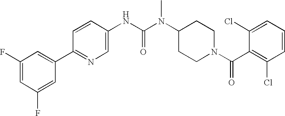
C1(F)=CC(F)=CC(C2=NC=C(NC(N(C3CCN(C(=O)C4=C(Cl)C=CC=C4Cl)CC3)C)=O)C=C2)=C1
